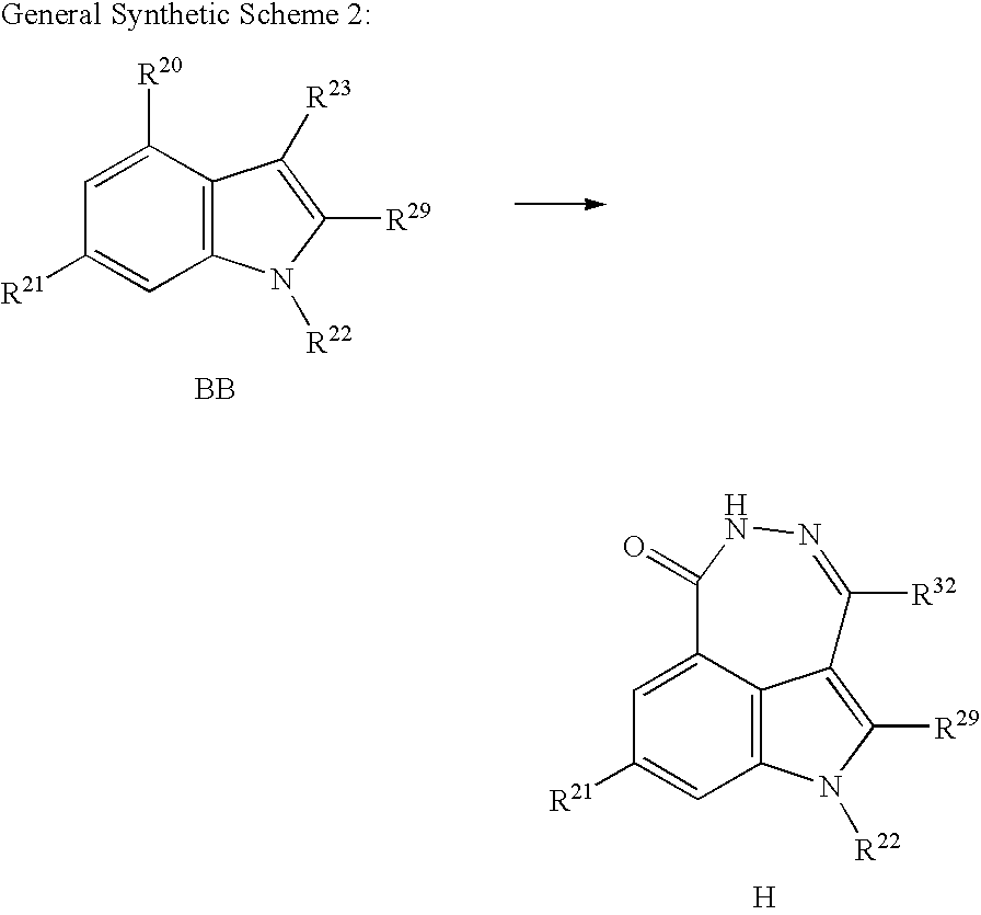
C12=C(C([R20])=CC([R21])=C1)C([R23])=C([R29])N2[R22].[BB].C12=C3C(=CC([R21])=C1)C(=O)NN=C([R32])C3=C([R29])N2[R22].[H]
